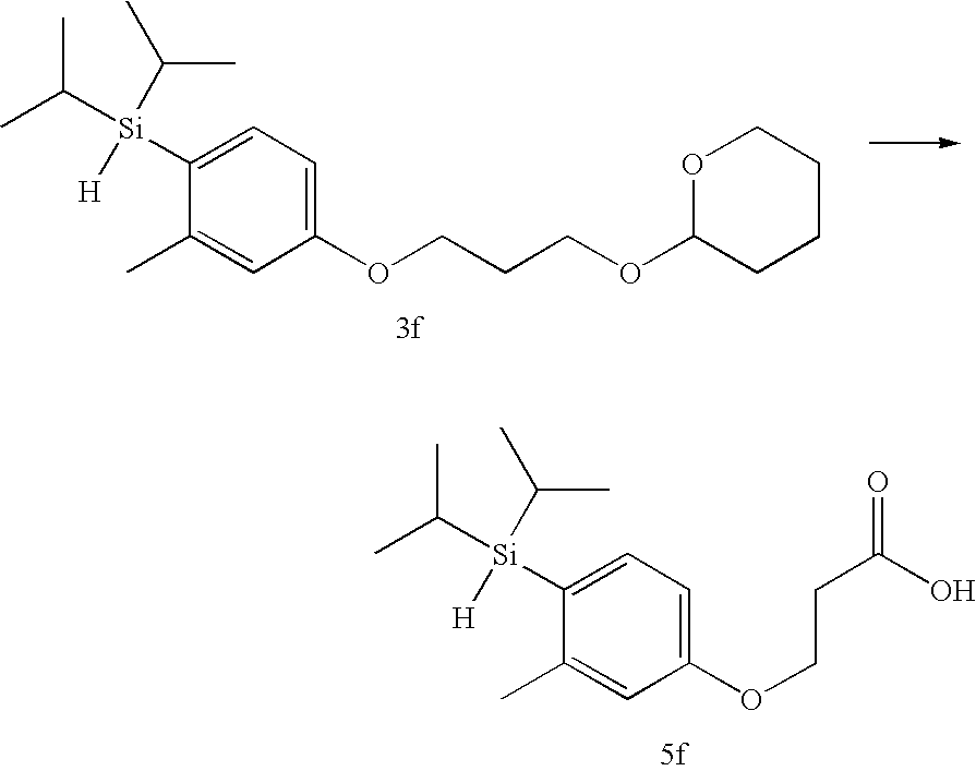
C1([Si](C(C)C)(C(C)C)[H])=CC=C(OCCCOC2CCCCO2)C=C1C.C1([Si](C(C)C)(C(C)C)[H])=CC=C(OCCC(O)=O)C=C1C
